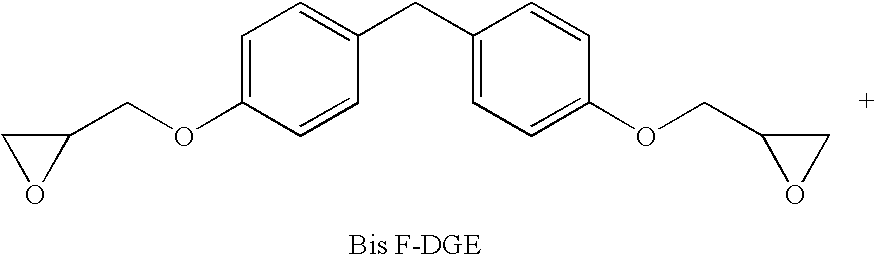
C1=C(OCC2CO2)C=CC(CC2=CC=C(OCC3OC3)C=C2)=C1
